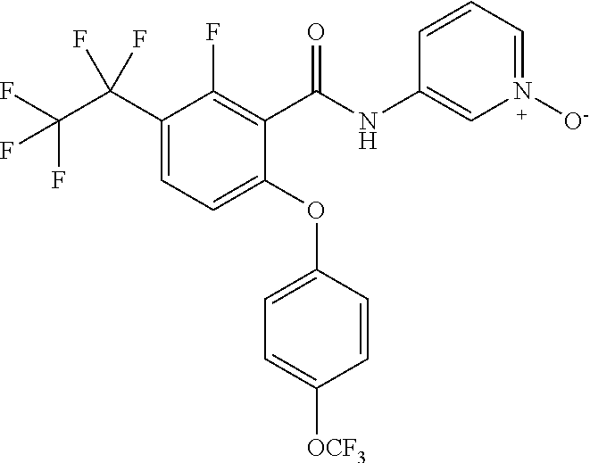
C1(C(NC2=CN([O-])=CC=C2)=O)=C(F)C(C(C(F)(F)F)(F)F)=CC=C1OC1=CC=C([OCF3])C=C1
